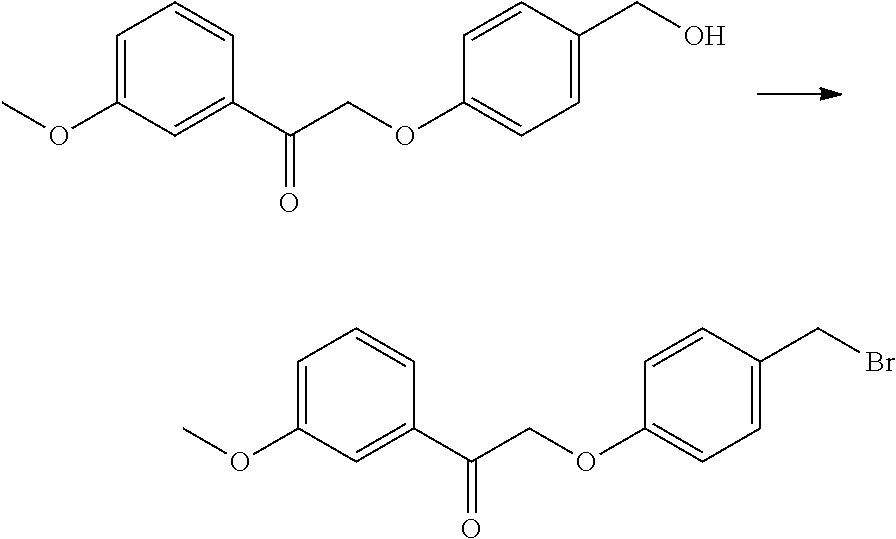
C1=C(C(COC2=CC=C(CO)C=C2)=O)C=CC=C1OC.C1=C(C(COC2=CC=C(CBr)C=C2)=O)C=CC=C1OC
